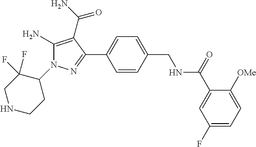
C1(N2C(N)=C(C(N)=O)C(C3=CC=C(CNC(C4=CC(F)=CC=C4[OMe])=O)C=C3)=N2)C(F)(F)CNCC1
